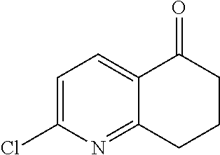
C1=C(Cl)N=C2C(=C1)C(=O)CCC2
